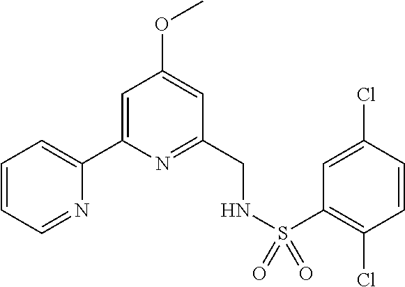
C1=CC=NC(C2=CC(OC)=CC(CNS(=O)(=O)C3=C(Cl)C=CC(Cl)=C3)=N2)=C1
